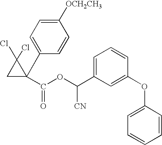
C1=C(C2(C(OC(C3=CC=CC(OC4=CC=CC=C4)=C3)[CN])=O)C(Cl)(Cl)C2)C=CC([OCH2CH3])=C1
